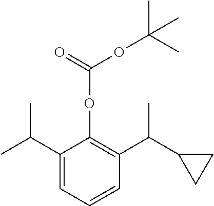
C1(C(C)C)=CC=CC(C(C2CC2)C)=C1OC(OC(C)(C)C)=O
